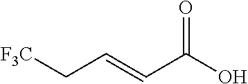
O=C(O)C=CC[F3C]
